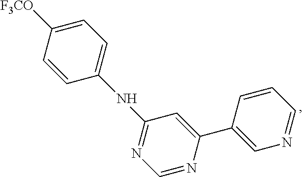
C1([F3CO])=CC=C(NC2=NC=NC(C3=CN=CC=C3)=C2)C=C1
